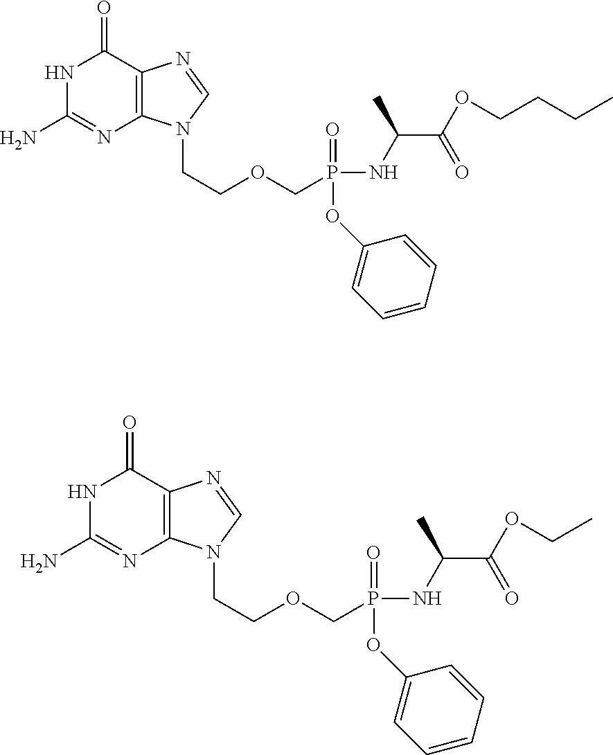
N1C(N)=NC2=C(C1=O)N=CN2CCOCP(NC(C(OCCCC)=O)C)(=O)OC1=CC=CC=C1.N1C(N)=NC2=C(C1=O)N=CN2CCOCP(NC(C(OCC)=O)C)(=O)OC1=CC=CC=C1
